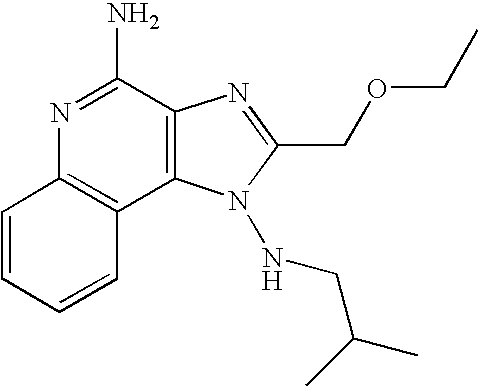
N1=C(N)C2=C(C3=C1C=CC=C3)N(NCC(C)C)C(COCC)=N2
